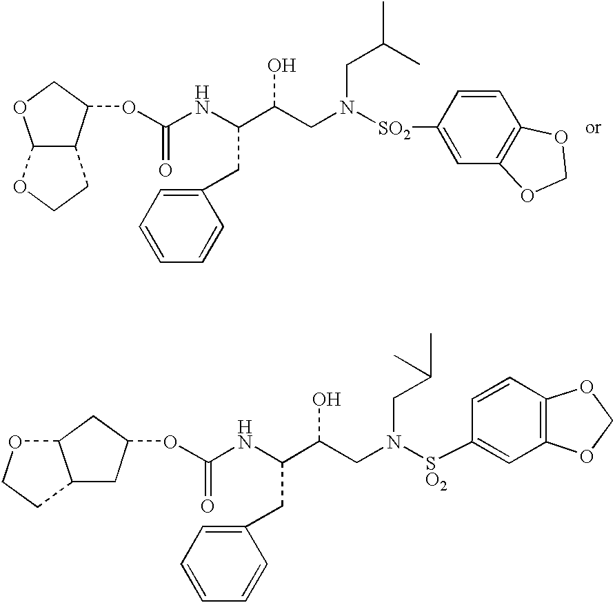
C12C(C(OC(NC(C(CN([SO2]C3=CC4=C(C=C3)OCO4)CC(C)C)O)CC3=CC=CC=C3)=O)CO1)CCO2.C12CC(OC(NC(C(CN([SO2]C3=CC4=C(C=C3)OCO4)CC(C)C)O)CC3=CC=CC=C3)=O)CC1OCC2
